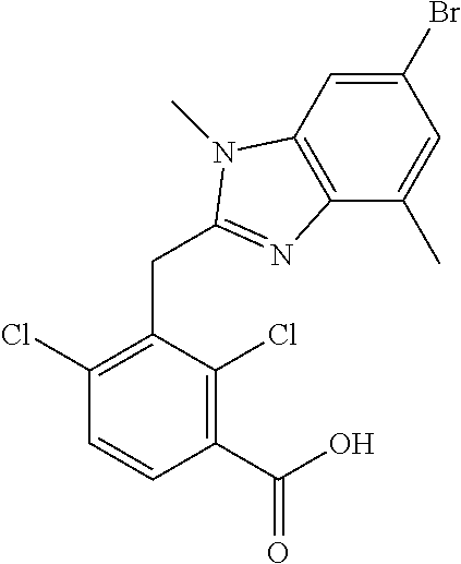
C1(Br)=CC2=C(C(C)=C1)N=C(CC1=C(Cl)C=CC(C(O)=O)=C1Cl)N2C
